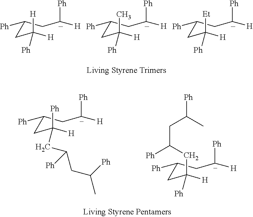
C(CC([H])([Et])[Ph])(CC([H])[Ph])[Ph].C(CC([H])(C)[Ph])(CC([H])[Ph])[Ph].C(CC([H])([H])[Ph])(CC([H])[Ph])[Ph].C(CC([H])([Ph])CC(CC([Ph])C)[Ph])(CC([H])[Ph])[Ph].C(CC([H])(CC(CC(C)[Ph])[Ph])[Ph])(CC([H])[Ph])[Ph]
